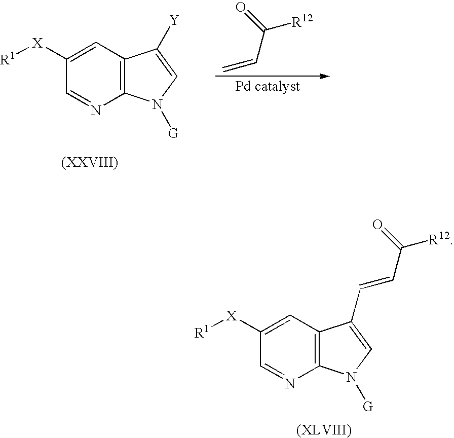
C12=C(C=C([X][R1])C=N1)C(C=CC([R12])=O)=CN2[G].C12=C(C=C([X][R1])C=N1)C([Y])=CN2[G].C([R12])(C=C)=O
